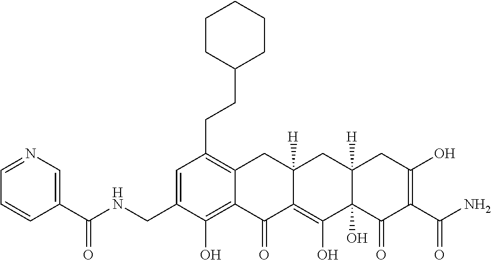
C1=C(CNC(C2=CN=CC=C2)=O)C(O)=C2C(=C1CCC1CCCCC1)CC1([H])C(=C(O)C3(O)C([H])(C1)CC(O)=C(C(N)=O)C3=O)C2=O
